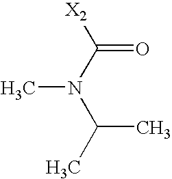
CN(C([X2])=O)C(C)C
